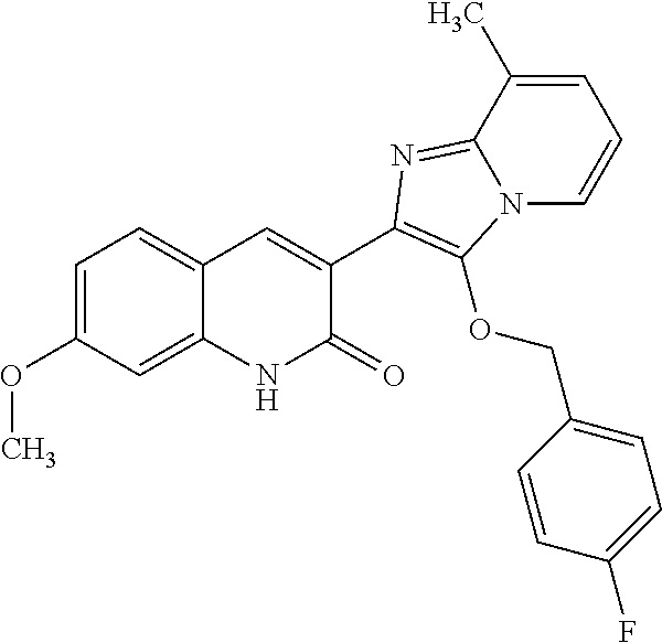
C1=C(C)C2=NC(C3=CC4=CC=C(OC)C=C4NC3=O)=C(OCC3=CC=C(F)C=C3)N2C=C1
